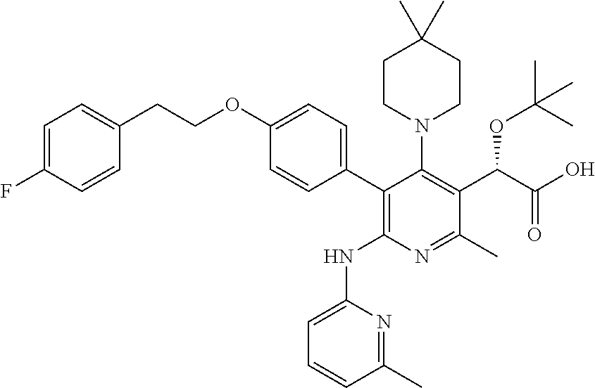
C1CN(C2=C(C(C(O)=O)OC(C)(C)C)C(C)=NC(NC3=CC=CC(C)=N3)=C2C2=CC=C(OCCC3=CC=C(F)C=C3)C=C2)CCC1(C)C
